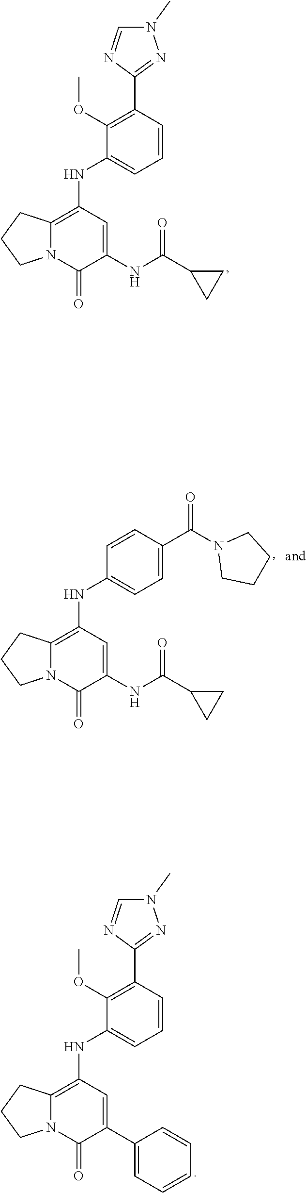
C12=C(NC3=CC=CC(C4=NN(C)C=N4)=C3OC)C=C(NC(C3CC3)=O)C(=O)N1CCC2.C12=C(NC3=CC=CC(C4=NN(C)C=N4)=C3OC)C=C(C3=CC=CC=C3)C(=O)N1CCC2.C12=C(NC3=CC=C(C(=O)N4CCCC4)C=C3)C=C(NC(C3CC3)=O)C(=O)N1CCC2
